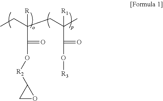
CCC(CC(C)([R1])C(O[R3])=O)([R])C(=O)O[R2]C1CO1
